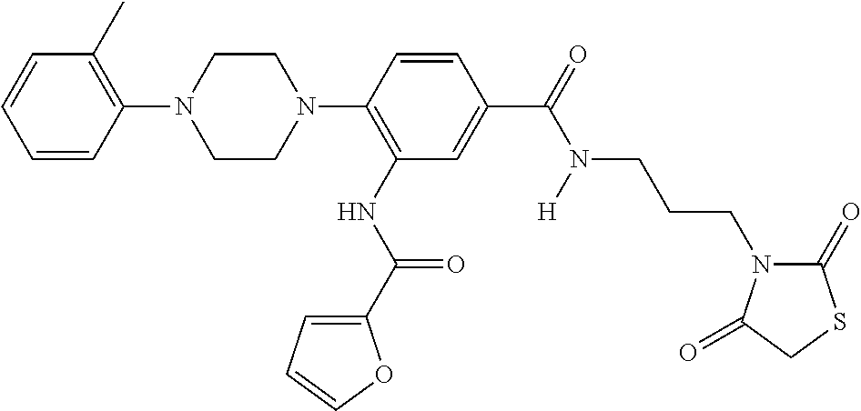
C1CN(C2=C(NC(C3=CC=CO3)=O)C=C(C(=O)N(CCCN3C(=O)SCC3=O)[H])C=C2)CCN1C1=C(C)C=CC=C1
